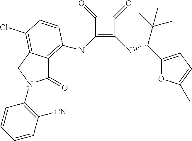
C1(NC2=C3C(=O)N(C4=C([CN])C=CC=C4)CC3=C(Cl)C=C2)=C(NC(C(C)(C)C)C2=CC=C(C)O2)C(=O)C1=O
